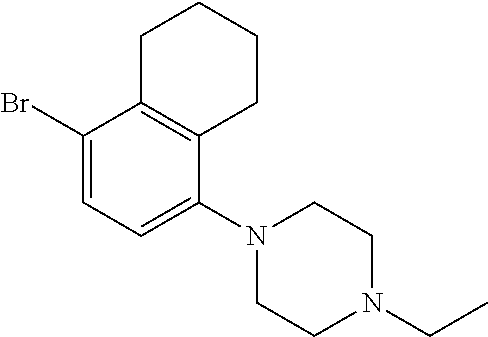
C1(Br)=CC=C(N2CCN(CC)CC2)C2=C1CCCC2
